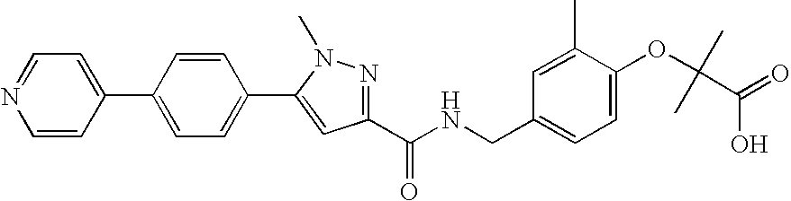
C1(C2=CC=C(C3=CC(C(NCC4=CC=C(OC(C(=O)O)(C)C)C(C)=C4)=O)=NN3C)C=C2)=CC=NC=C1
